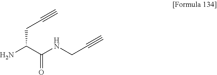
NC(C(NCC#C)=O)CC#C
